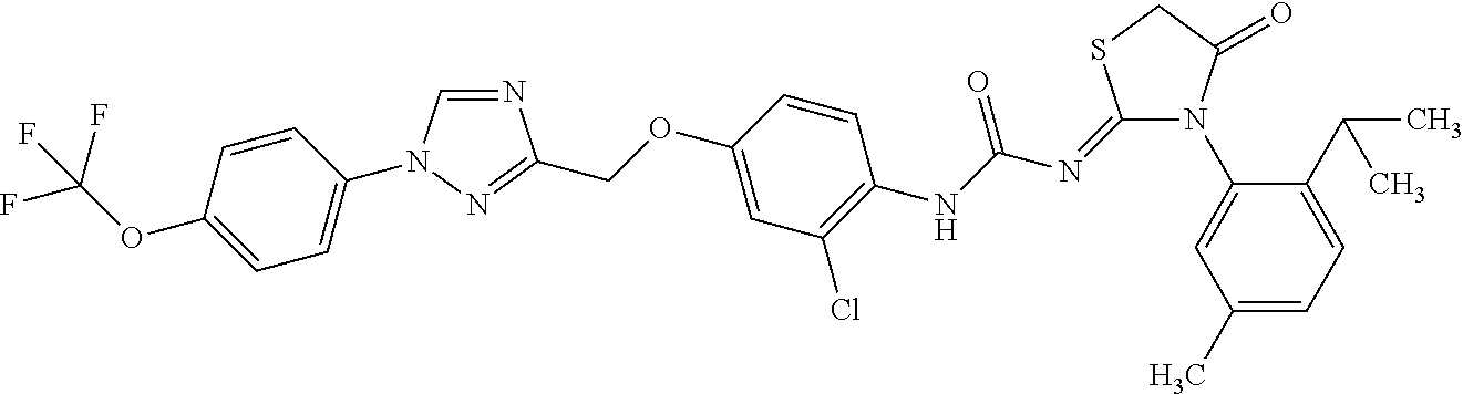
N1=CN(C2=CC=C(OC(F)(F)F)C=C2)N=C1COC1=CC(Cl)=C(NC(N=C2N(C3=CC(C)=CC=C3C(C)C)C(=O)CS2)=O)C=C1
